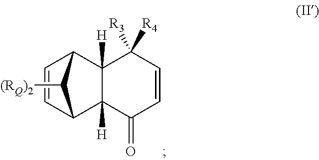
C1=CC2C3([H])C([H])(C1C2[(RQ)2])C([R3])([R4])C=CC3=O
